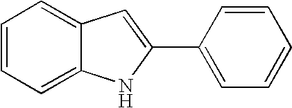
C1=CC=C2C(=C1)C=C(C1=CC=CC=C1)N2
